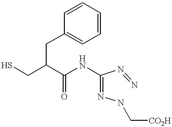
C1=CC(CC(C(NC(=NNC[CO2H])N=N)=O)CS)=CC=C1
